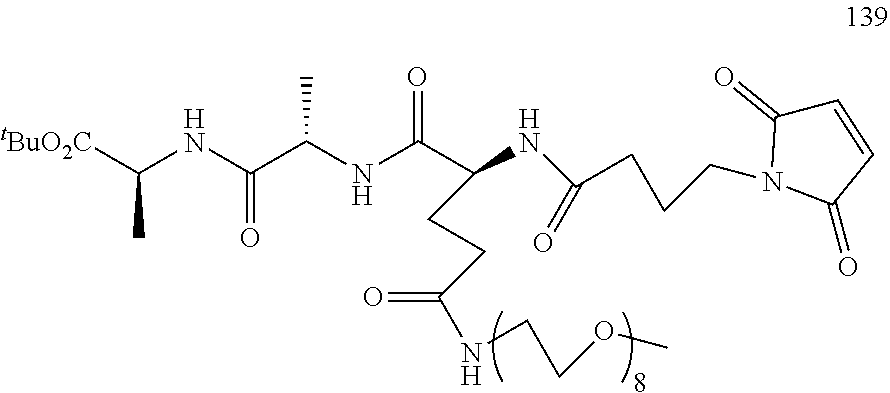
[tBuO2C]C(NC(C(NC(C(NC(=O)CCCN1C(=O)C=CC1=O)CCC(=O)NCCOC)=O)C)=O)C
